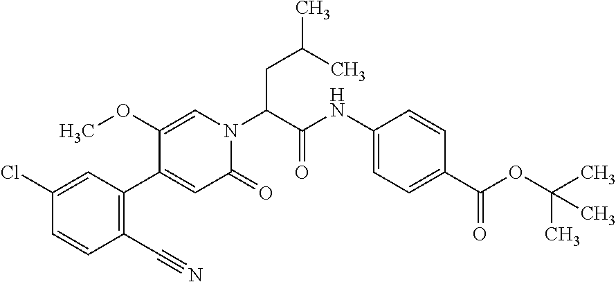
N(C1=CC=C(C(OC(C)(C)C)=O)C=C1)C(C(N1C=C(OC)C(C2=C(C#N)C=CC(Cl)=C2)=CC1=O)CC(C)C)=O
